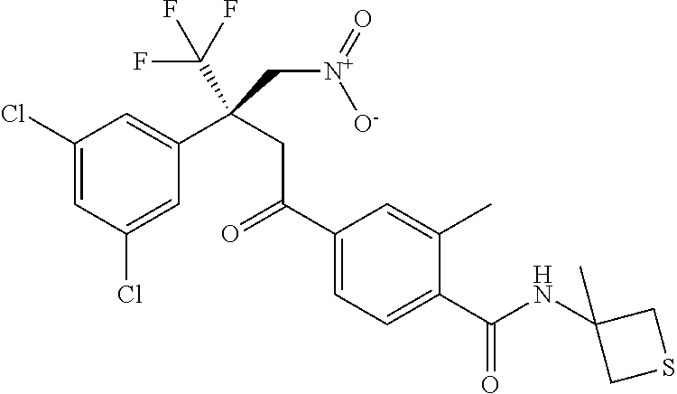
C1(Cl)=CC(Cl)=CC(C(CC(C2=CC=C(C(NC3(C)CSC3)=O)C(C)=C2)=O)(C(F)(F)F)C[N+](=O)[O-])=C1
